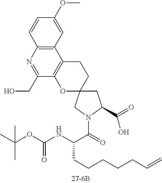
C12=C(C=C(OC)C=C1)C1=C(C(CO)=N2)OC2(CC1)CC(C(=O)O)N(C(C(NC(OC(C)(C)C)=O)CCCCCC=C)=O)C2
